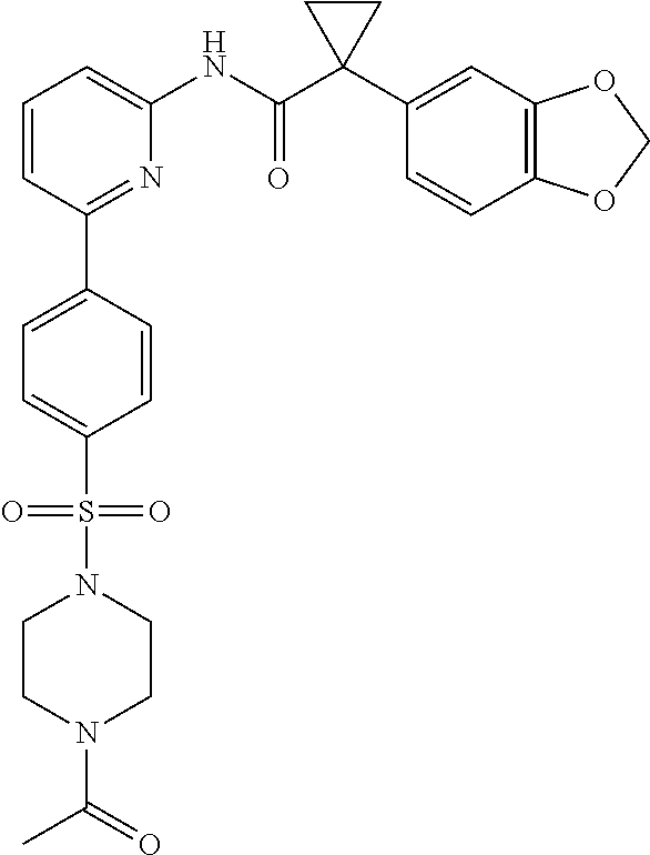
C1=CC(C2=CC=C(S(N3CCN(C(C)=O)CC3)(=O)=O)C=C2)=NC(NC(C2(C3=CC4=C(C=C3)OCO4)CC2)=O)=C1
